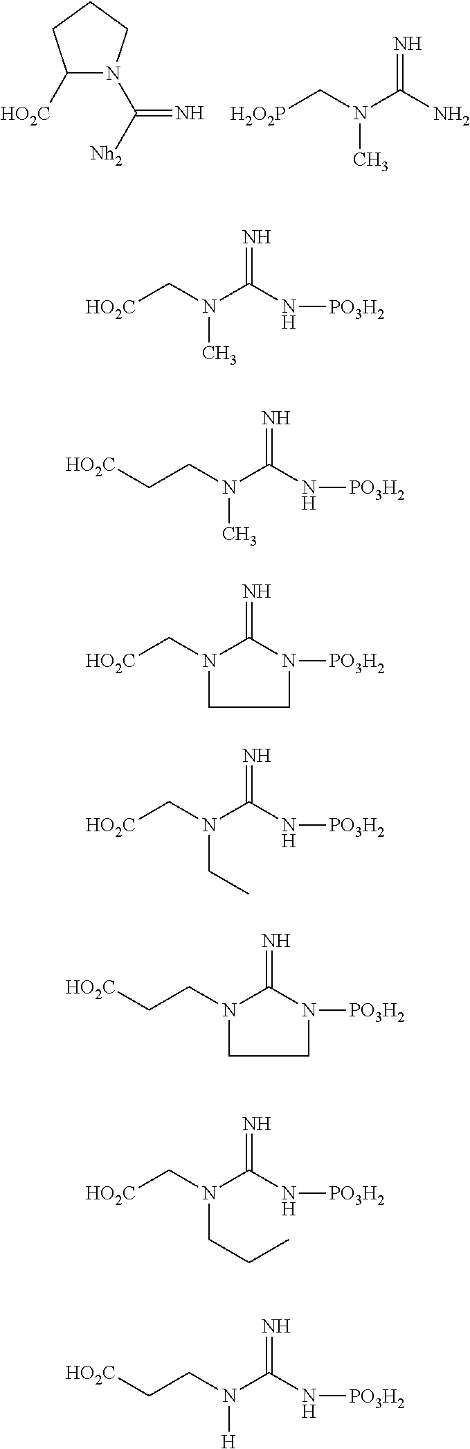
C1([HO2C])N(C([Nh2])=N)CCC1.[H2O2P]CN(C(N)=N)C.[HO2C]CN(C(N[PO3H2])=N)C.C(CN(C(N[PO3H2])=N)C)[HO2C].[HO2C]CN1C(=N)N([PO3H2])CC1.[HO2C]CN(C(N[PO3H2])=N)CC.C(CN1C(=N)N([PO3H2])CC1)[HO2C].[HO2C]CN(C(N[PO3H2])=N)CCC.C(N(C(N[PO3H2])=N)[H])C[HO2C]
